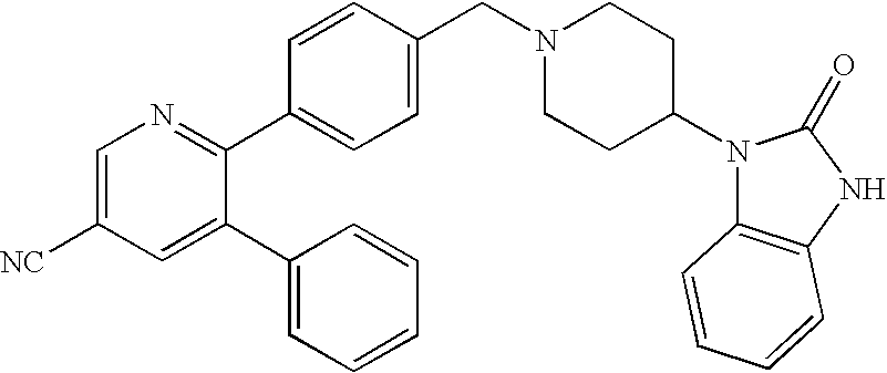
C1=C([NC])C=C(C2=CC=CC=C2)C(C2=CC=C(CN3CCC(N4C5=C(NC4=O)C=CC=C5)CC3)C=C2)=N1
